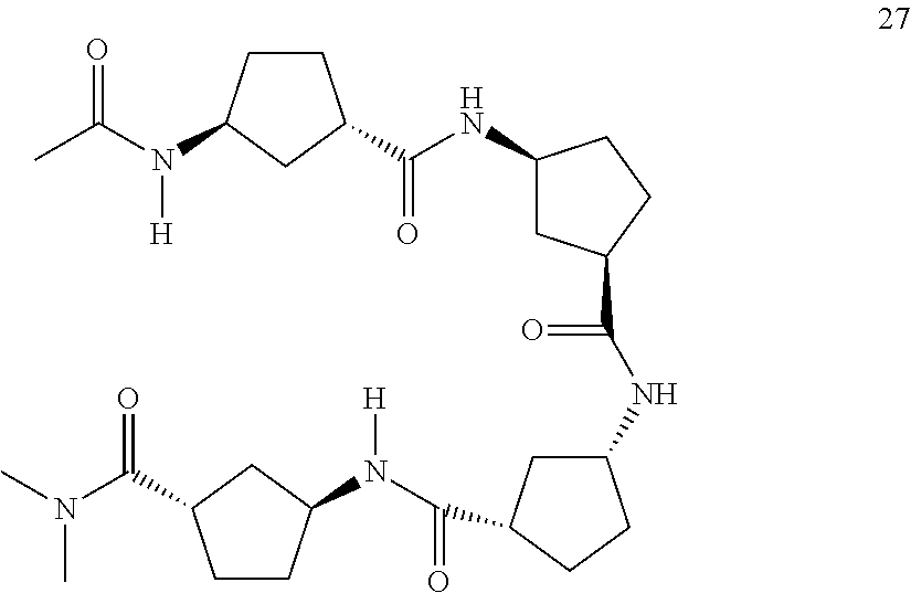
C1CC(N(C(C)=O)[H])CC1C(NC1CC(C(NC2CC(C(N(C3CCC(C(N(C)C)=O)C3)[H])=O)CC2)=O)CC1)=O
